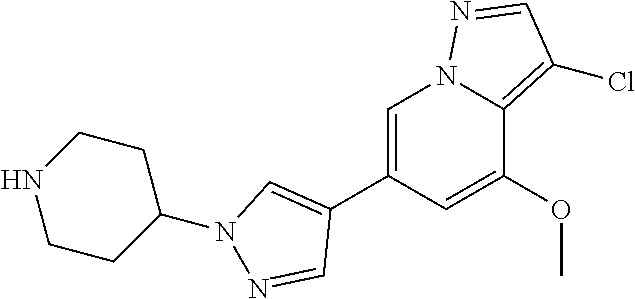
C1=C(C2=CN(C3CCNCC3)N=C2)C=C(OC)C2=C(Cl)C=NN12
